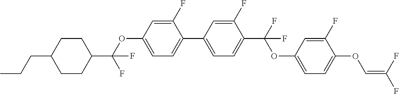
C1CC(C(OC2=CC=C(C3=CC=C(C(F)(OC4=CC=C(OC=C(F)F)C(F)=C4)F)C(F)=C3)C(F)=C2)(F)F)CCC1CCC
